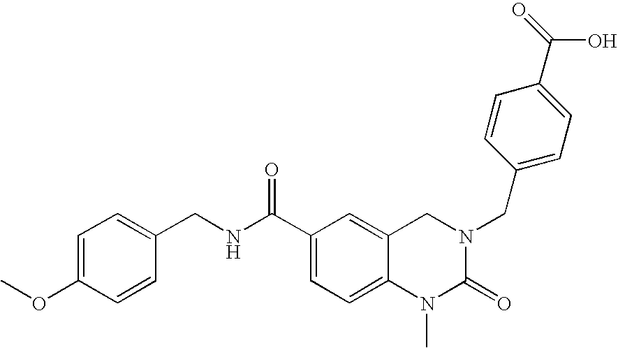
C(C1=CC=C2C(=C1)CN(CC1=CC=C(C(O)=O)C=C1)C(=O)N2C)(NCC1=CC=C(OC)C=C1)=O
